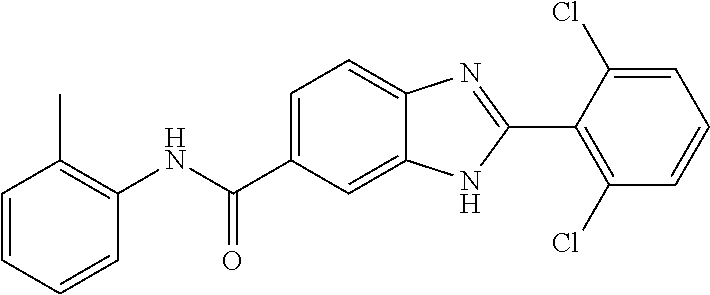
C1(NC(C2=CC=C3C(=C2)NC(C2=C(Cl)C=CC=C2Cl)=N3)=O)=C(C)C=CC=C1
